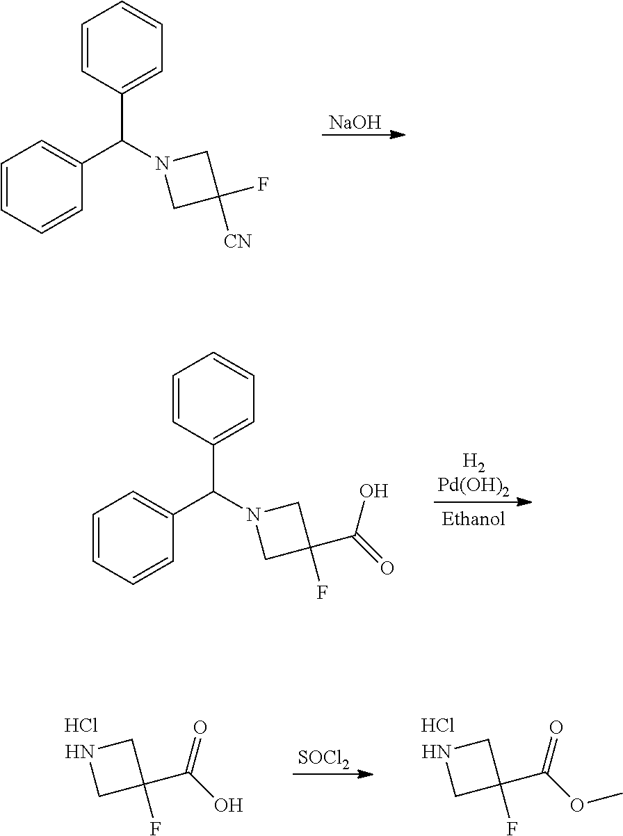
C1=CC(C(N2CC([CN])(F)C2)C2=CC=CC=C2)=CC=C1.[NaOH].C1=CC(C(N2CC(F)(C(=O)O)C2)C2=CC=CC=C2)=CC=C1.[SOCl2].N1CC(F)(C(O)=O)C1.Cl.N1CC(F)(C(OC)=O)C1.Cl
